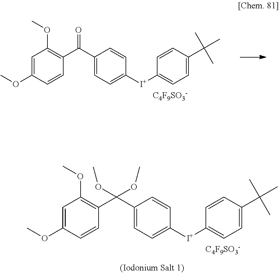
C1=C(OC)C=CC(C(C2=CC=C([I+]C3=CC=C(C(C)(C)C)C=C3)C=C2)(OC)OC)=C1OC.[C4F9SO3-].C1=C(OC)C=CC(C(=O)C2=CC=C([I+]C3=CC=C(C(C)(C)C)C=C3)C=C2)=C1OC.[C4F9SO3-]
